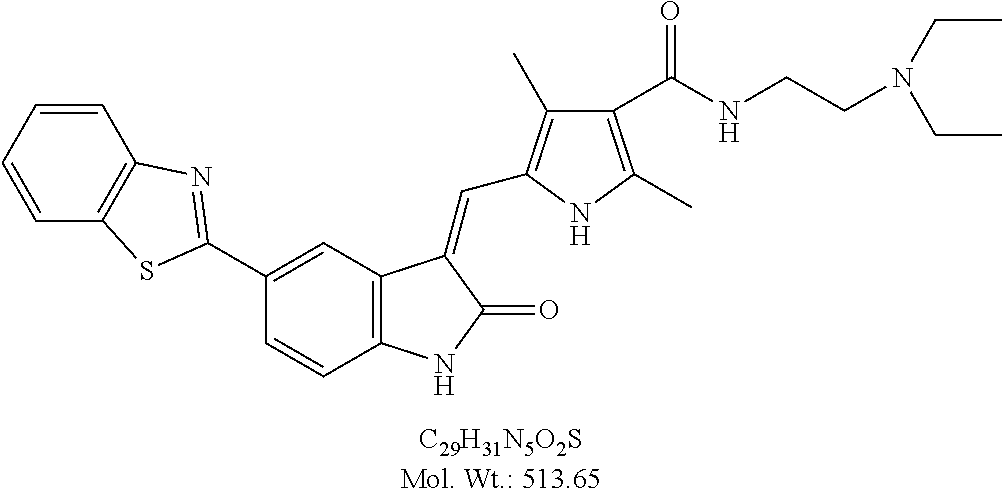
C1(C2=NC3=C(C=CC=C3)S2)=CC2=C(C=C1)NC(=O)C2=CC1=C(C)C(C(NCCN(CC)CC)=O)=C(C)N1
